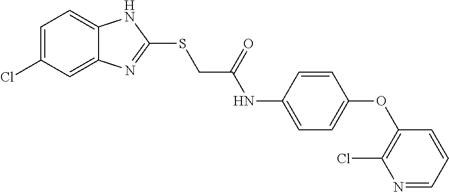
C12=CC(Cl)=CC=C1NC(SCC(NC1=CC=C(OC3=C(Cl)N=CC=C3)C=C1)=O)=N2
